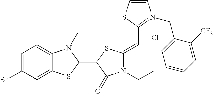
[Cl-].C1=C(Br)C=C2C(=C1)N(C)C(=C1C(=O)N(CC)C(=CC3=[N+](CC4=CC=CC=C4[CF3])C=CS3)S1)S2
